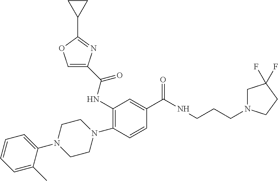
C1(N2CCN(C3=C(NC(=O)C4=COC(C5CC5)=N4)C=C(C(NCCCN4CC(F)(F)CC4)=O)C=C3)CC2)=CC=CC=C1C
